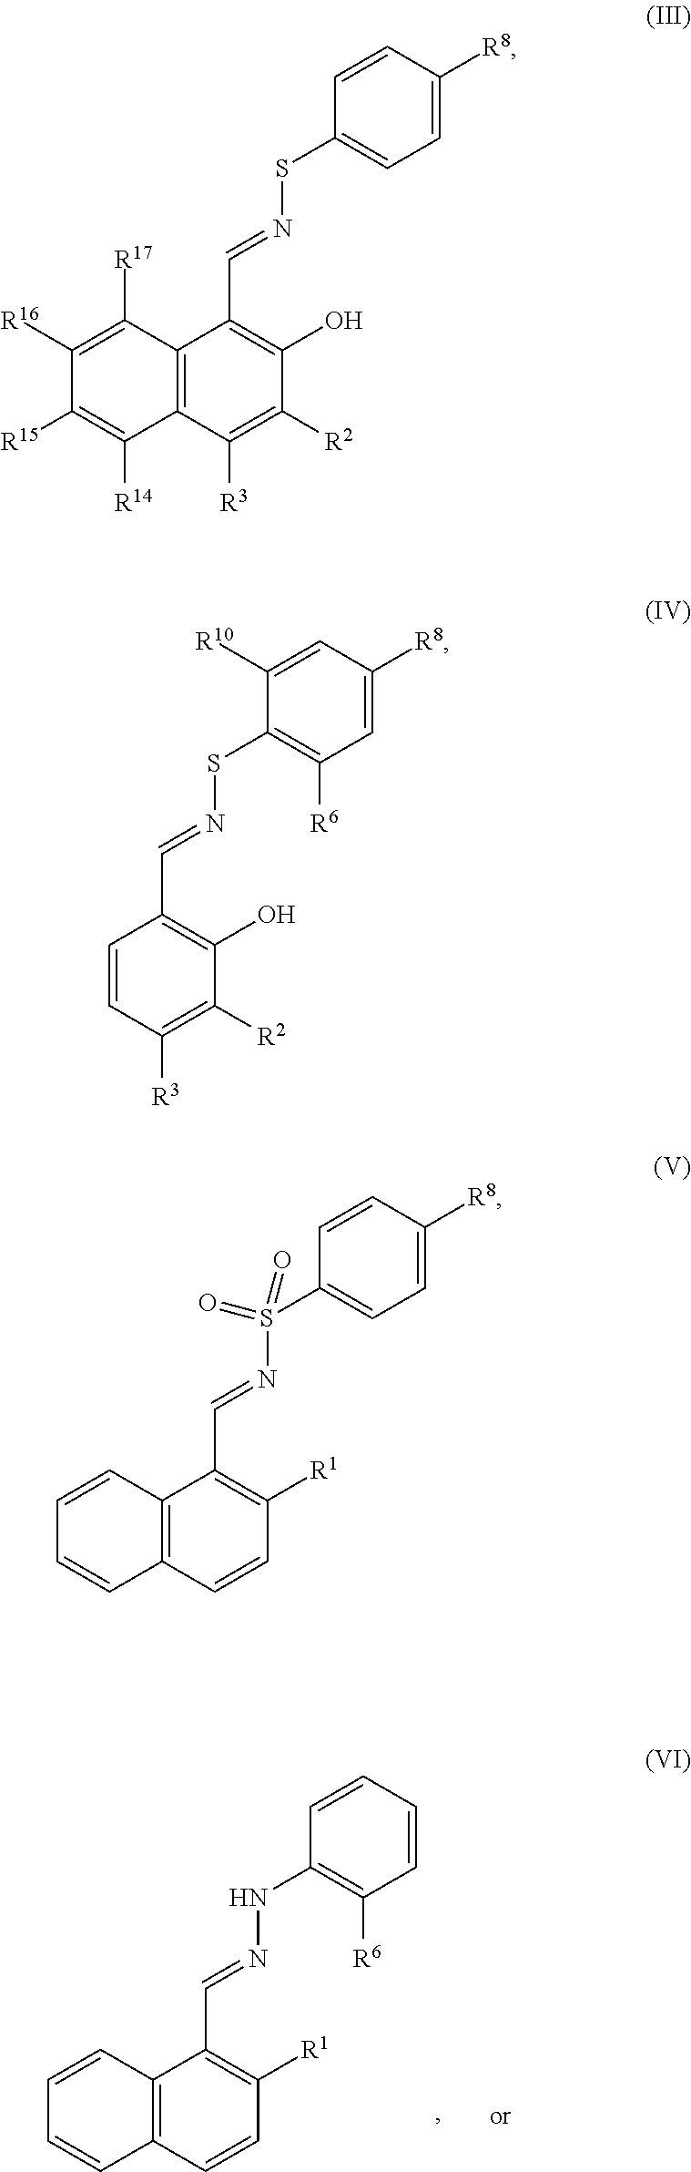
C1=CC([R8])=CC=C1SN=CC1=C(O)C([R2])=C([R3])C2=C1C([R17])=C([R16])C([R15])=C2[R14].C1([R10])=CC([R8])=CC([R6])=C1SN=CC1=C(O)C([R2])=C([R3])C=C1.C1=CC([R8])=CC=C1S(N=CC1=C([R1])C=CC2=C1C=CC=C2)(=O)=O.C1=CC=CC([R6])=C1NN=CC1=C([R1])C=CC2=C1C=CC=C2
